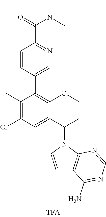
C1=CN(C(C)C2=CC(Cl)=C(C)C(C3=CN=C(C(=O)N(C)C)C=C3)=C2OC)C2=C1C(N)=NC=N2
